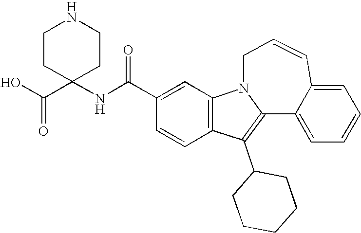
C1(C(NC2(C(O)=O)CCNCC2)=O)=CC2=C(C=C1)C(C1CCCCC1)=C1N2CC=CC2=CC=CC=C12
